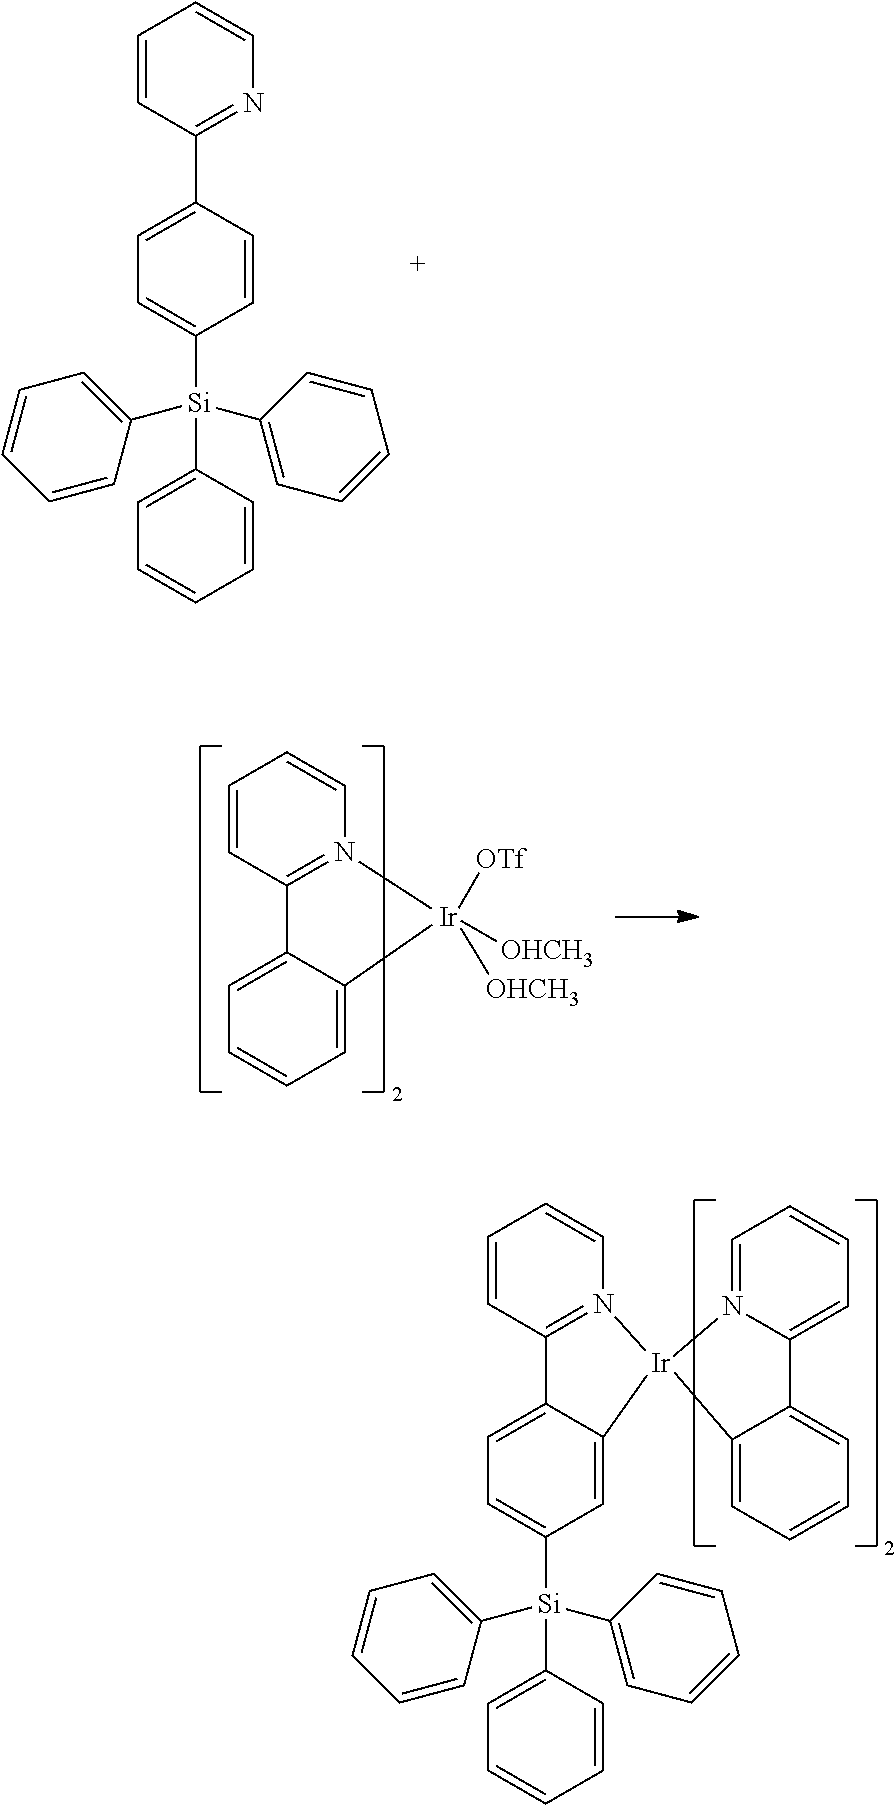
C1=CC2=N(C=C1)[Ir]([OTf])([OHCH3])([OHCH3])C1=CC=CC=C21.C1=CC(C2=CC=C([Si](C3=CC=CC=C3)(C3=CC=CC=C3)C3=CC=CC=C3)C=C2)=NC=C1.C1=CC=CN2=C1C1=CC=C([Si](C3=CC=CC=C3)(C3=CC=CC=C3)C3=CC=CC=C3)C=C1[Ir]21N2=CC=CC=C2C2=CC=CC=C12
